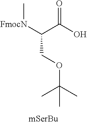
O=C(O)C([FmocN]C)COC(C)(C)C
